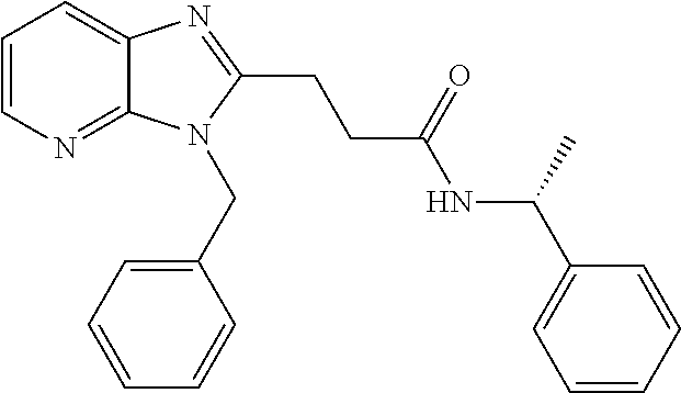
C1=CN=C2C(=C1)N=C(CCC(NC(C1=CC=CC=C1)C)=O)N2CC1=CC=CC=C1
